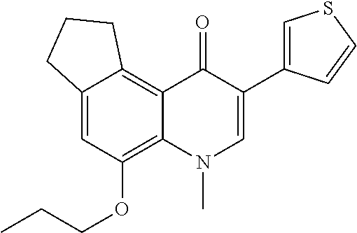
C12=CC(OCCC)=C3C(=C1CCC2)C(=O)C(C1=CSC=C1)=CN3C
